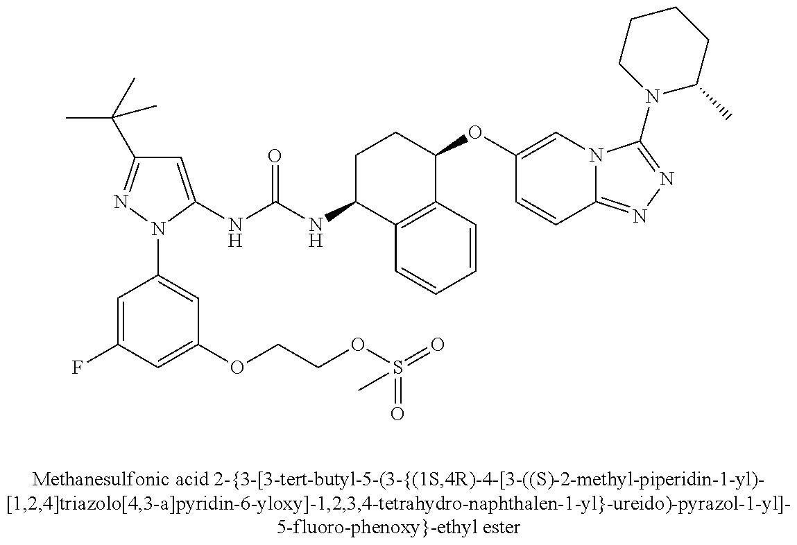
C1=C(NC(NC2C3=C(C(OC4=CN5C(=NN=C5N5C(C)CCCC5)C=C4)CC2)C=CC=C3)=O)N(C2=CC(OCCOS(=O)(=O)C)=CC(F)=C2)N=C1C(C)(C)C
